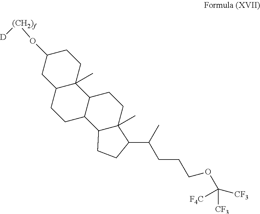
C1(O[(CH2)f][D])CC2C(C)(CC1)C1C(CC2)C2C(C)(CC1)C(C(CCCOC([CF3])([F4C])[CF3])C)CC2
